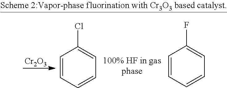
[Cr2O3].C1=CC=CC=C1Cl.C1=CC=CC=C1F
